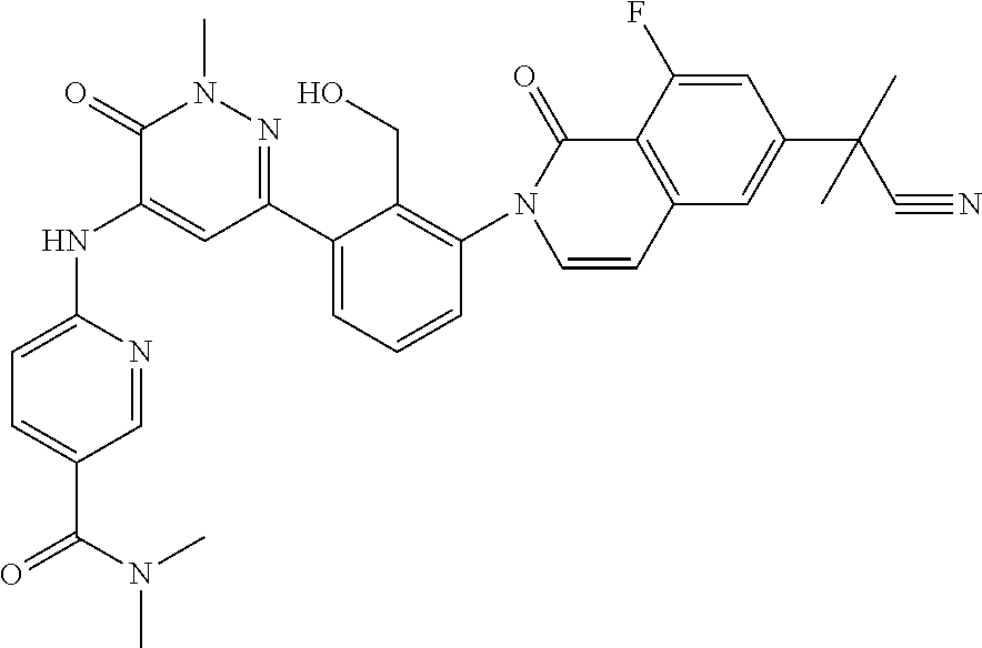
C1=NC(NC2=CC(C3=CC=CC(N4C=CC5=C(C4=O)C(F)=CC(C(C#N)(C)C)=C5)=C3CO)=NN(C)C2=O)=CC=C1C(N(C)C)=O
